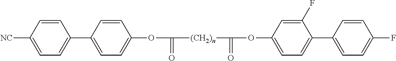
C1=CC([NC])=CC=C1C1=CC=C(OC([(CH2)n]C(=O)OC2=CC=C(C3=CC=C(F)C=C3)C(F)=C2)=O)C=C1
